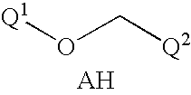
[Q1]OC[Q2].[AH]
